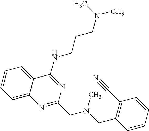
C1=CC=C2C(=C1)N=C(CN(CC1=C(C#N)C=CC=C1)C)N=C2NCCCN(C)C
